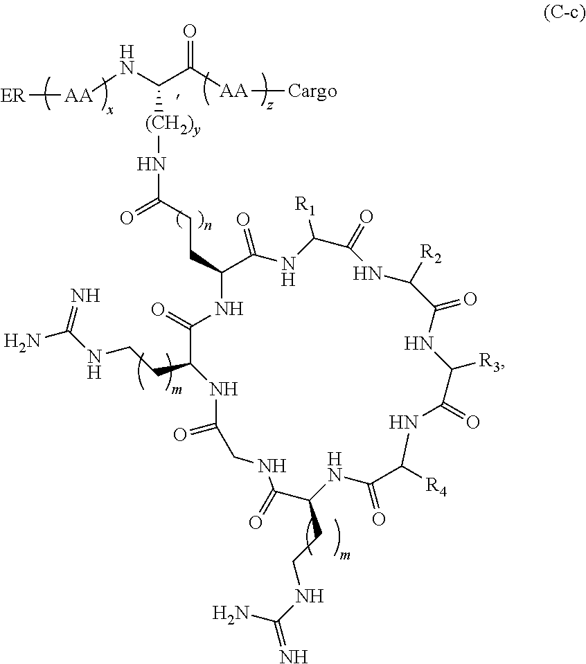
[ER][AA]NC(C([AA][Cargo])=O)[(CH2)y]NC(=O)CCC1C(=O)NC([R1])C(=O)NC([R2])C(=O)NC([R3])C(=O)NC([R4])C(=O)NC(CCNC(=N)N)C(=O)NCC(=O)NC(CCNC(N)=N)C(=O)N1
